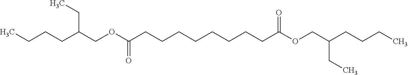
CCCCC(COC(CCCCCCCCC(OCC(CCCC)CC)=O)=O)CC
